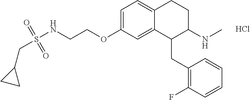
C1=C(OCCNS(CC2CC2)(=O)=O)C=C2C(=C1)CCC(NC)C2CC1=C(F)C=CC=C1.Cl
